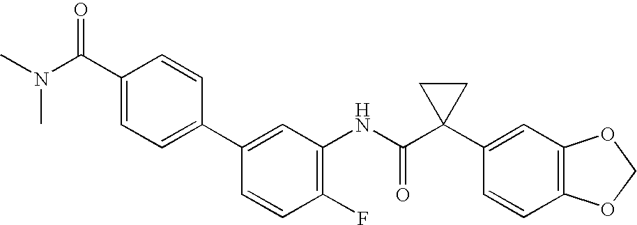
C1(NC(C2(C3=CC4=C(C=C3)OCO4)CC2)=O)=C(F)C=CC(C2=CC=C(C(=O)N(C)C)C=C2)=C1
